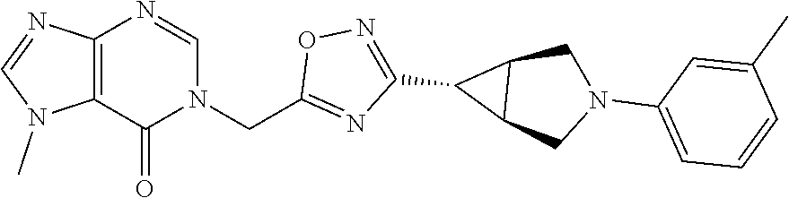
C12=C(N=CN(CC3=NC(C4C5C4CN(C4=CC=CC(C)=C4)C5)=NO3)C1=O)N=CN2C
